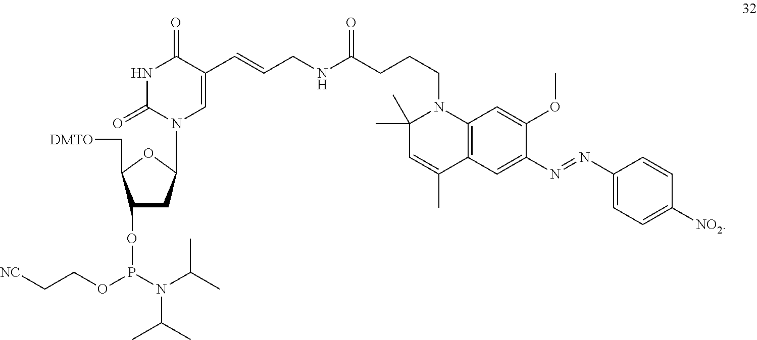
C1(OP(OCC[NC])N(C(C)C)C(C)C)CC(N2C=C(C=CCNC(CCCN3C(C)(C)C=C(C)C4=C3C=C(OC)C(N=NC3=CC=C([NO2])C=C3)=C4)=O)C(=O)NC2=O)OC1C[DMTO]
